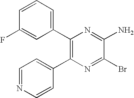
C1(C2=C(C3=CC=NC=C3)N=C(Br)C(N)=N2)=CC=CC(F)=C1
